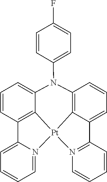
C12=C3C(=CC=C1)C1=N([Pt]34C3=C(C=CC=C3N2C2=CC=C(F)C=C2)C2=CC=CC=N24)C=CC=C1
